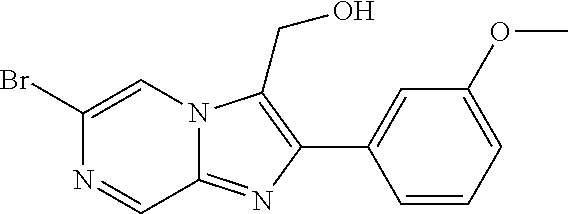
C1(Br)=CN2C(=NC(C3=CC(OC)=CC=C3)=C2CO)C=N1
